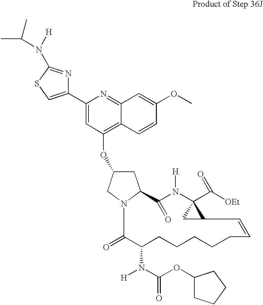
C1C(OC2=C3C(=NC(C4=CSC(N([H])C(C)C)=N4)=C2)C=C(OC)C=C3)CN2C1C(=O)N([H])C1(C([OEt])=O)CC1C=CCCCCCC(N(C(OC1CCCC1)=O)[H])C2=O
